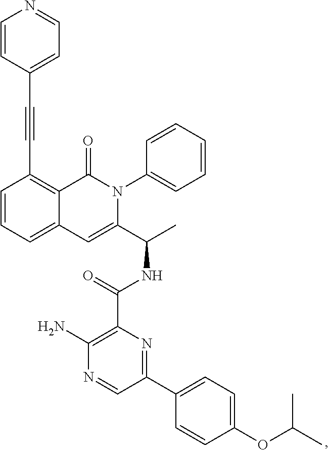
C1=CC=C2C(=C1C#CC1=CC=NC=C1)C(=O)N(C1=CC=CC=C1)C(C(C)NC(C1=C(N)N=CC(C3=CC=C(OC(C)C)C=C3)=N1)=O)=C2
